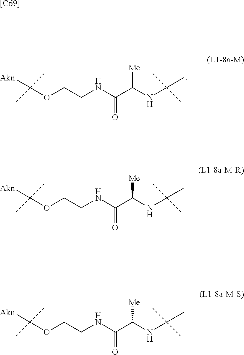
[Akn]C(OCCNC(C(NC(C)(C)C)[Me])=O)(C)C.[[C69]].[Akn]C(OCCNC(C(NC(C)(C)C)[Me])=O)(C)C.[Akn]C(OCCNC(C(NC(C)(C)C)[Me])=O)(C)C
